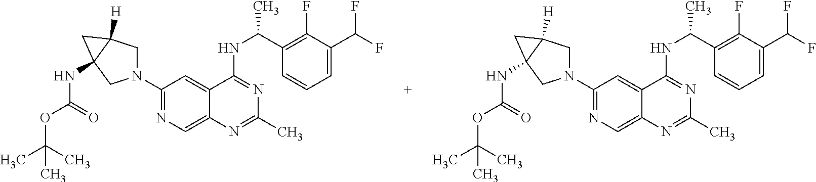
N1(C2=NC=C3C(=C2)C(NC(C2=C(F)C(C(F)F)=CC=C2)C)=NC(C)=N3)CC2([H])C(NC(OC(C)(C)C)=O)(C1)C2.N1(C2=NC=C3C(=C2)C(NC(C2=C(F)C(C(F)F)=CC=C2)C)=NC(C)=N3)CC2([H])C(NC(OC(C)(C)C)=O)(C1)C2
